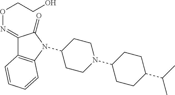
C1(N2C3=C(C(=NOCCO)C2=O)C=CC=C3)CCN(C2CCC(C(C)C)CC2)CC1
